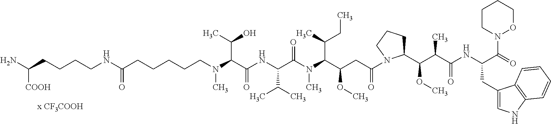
N(C(C(NC(C(N(C(C(CC(=O)N1C(C(C(C(NC(C(N2CCCCO2)=O)CC2=CNC3=C2C=CC=C3)=O)C)OC)CCC1)OC)C(C)CC)C)=O)C(C)C)=O)C(C)O)(C)CCCCCC(NCCCCC([COOH])N)=O
